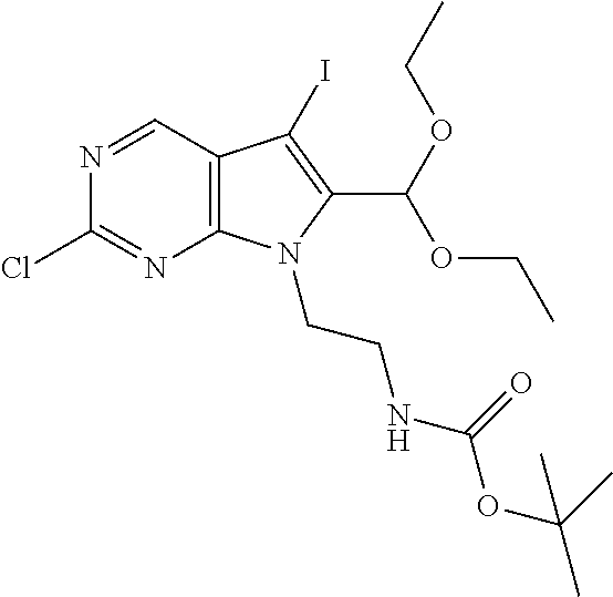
N1=CC2=C(N=C1Cl)N(CCNC(OC(C)(C)C)=O)C(C(OCC)OCC)=C2I
